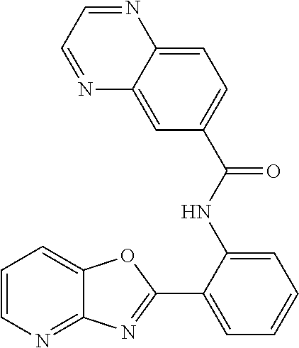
C1(NC(C2=CC=C3C(=C2)N=CC=N3)=O)=CC=CC=C1C1=NC2=NC=CC=C2O1
